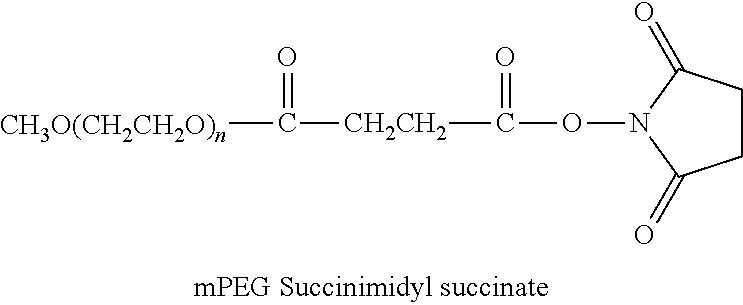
C1CC(=O)N(OC([CH2CH2]C([CH3O(CH2CH2O)n])=O)=O)C1=O
